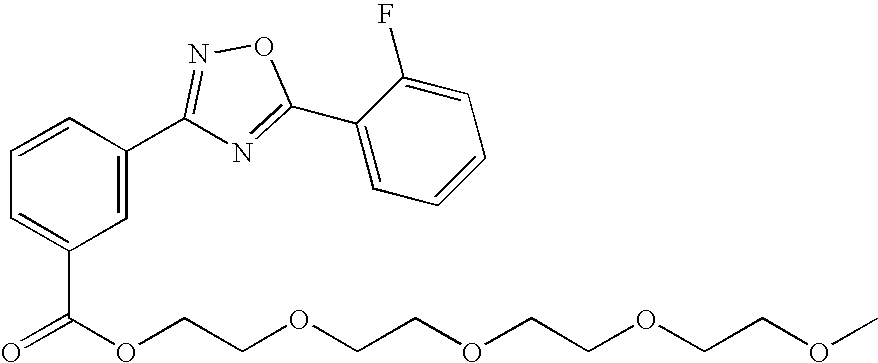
C1=CC(C2=NOC(C3=CC=CC=C3F)=N2)=CC(C(OCCOCCOCCOCCOC)=O)=C1
